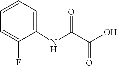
C1=CC=C(NC(C(=O)O)=O)C(F)=C1
